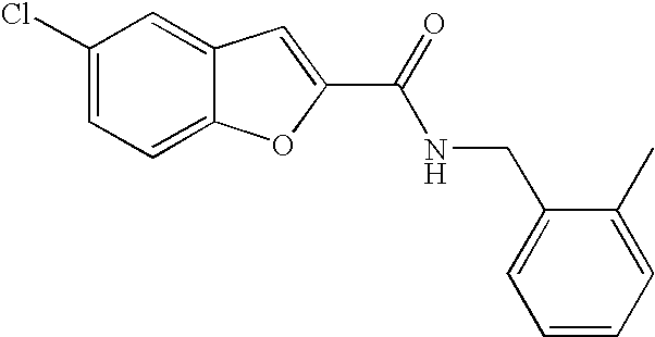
C1(C(=O)NCC2=CC=CC=C2C)=CC2=CC(Cl)=CC=C2O1
